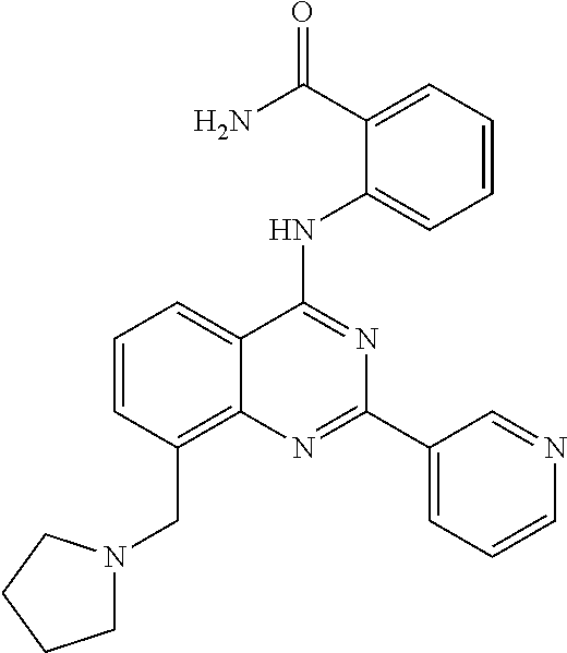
C1=CC(CN2CCCC2)=C2C(=C1)C(NC1=CC=CC=C1C(N)=O)=NC(C1=CC=CN=C1)=N2
